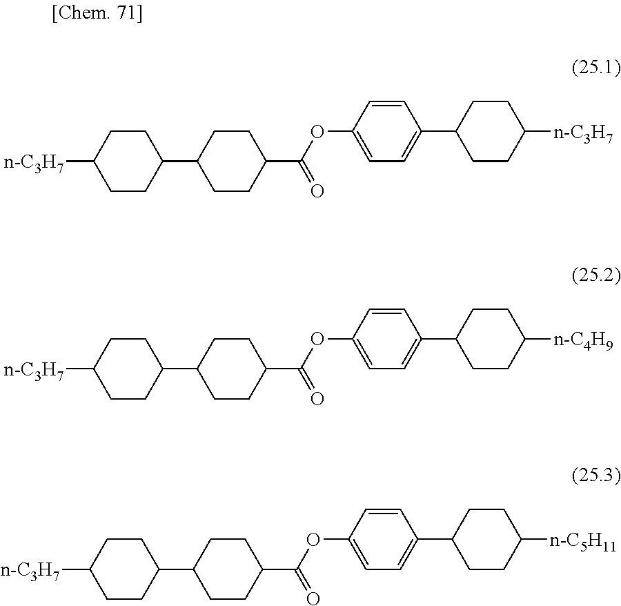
C1=CC(OC(C2CCC(C3CCC([n-C3H7])CC3)CC2)=O)=CC=C1C1CCC([n-C3H7])CC1.C1=CC(OC(C2CCC(C3CCC([n-C3H7])CC3)CC2)=O)=CC=C1C1CCC([n-C5H11])CC1.C1=CC(OC(C2CCC(C3CCC([n-C3H7])CC3)CC2)=O)=CC=C1C1CCC([n-C4H9])CC1
